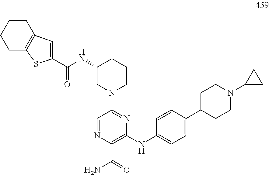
C1=NC(C(=O)N)=C(NC2=CC=C(C3CCN(C4CC4)CC3)C=C2)N=C1N1CCCC(NC(=O)C2=CC3=C(CCCC3)S2)C1
